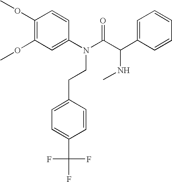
N(CCC1=CC=C(C(F)(F)F)C=C1)(C(=O)C(C1=CC=CC=C1)NC)C1=CC(OC)=C(OC)C=C1
